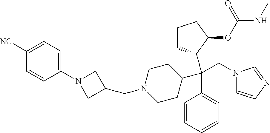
C1([NC])=CC=C(N2CC(CN3CCC(C(C4=CC=CC=C4)(CN4C=CN=C4)C4CCCC4OC(NC)=O)CC3)C2)C=C1
